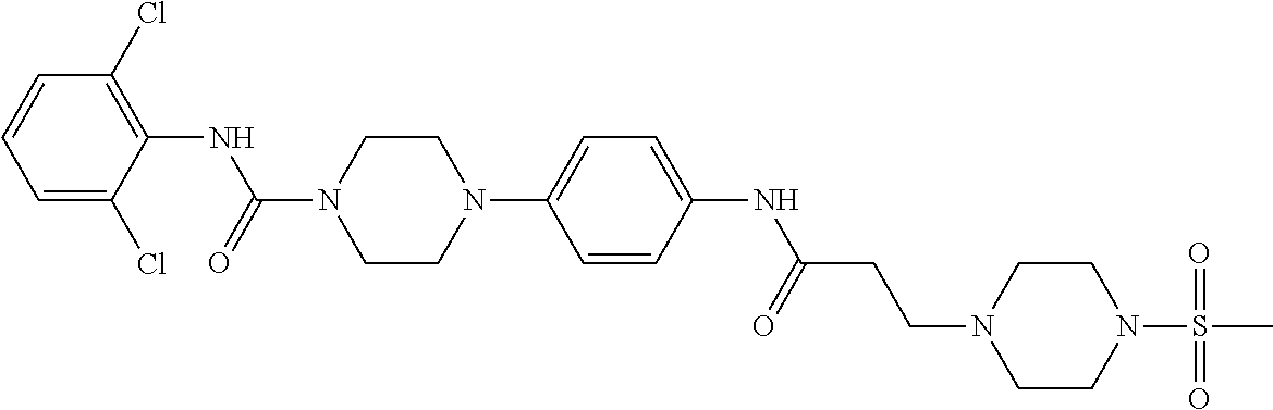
C1(Cl)=C(NC(N2CCN(C3=CC=C(NC(CCN4CCN(S(C)(=O)=O)CC4)=O)C=C3)CC2)=O)C(Cl)=CC=C1
